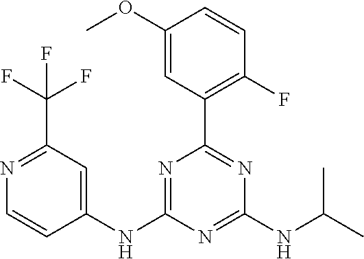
C1(NC2=CC(C(F)(F)F)=NC=C2)=NC(C2=C(F)C=CC(OC)=C2)=NC(NC(C)C)=N1
